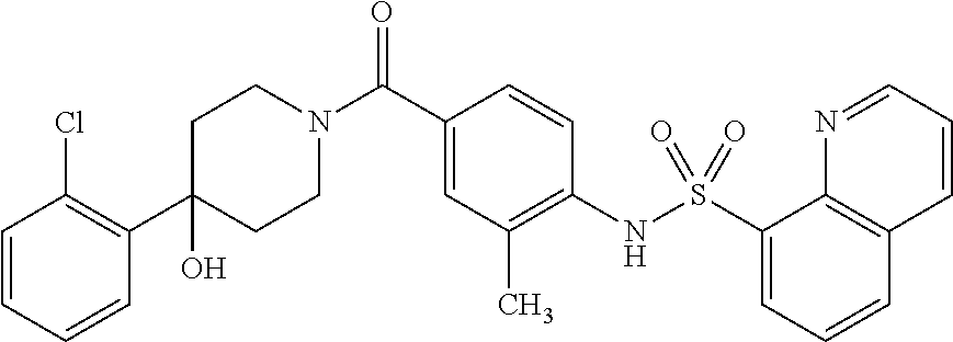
C1(O)(C2=C(Cl)C=CC=C2)CCN(C(C2=CC(C)=C(NS(C3=CC=CC4=C3N=CC=C4)(=O)=O)C=C2)=O)CC1
